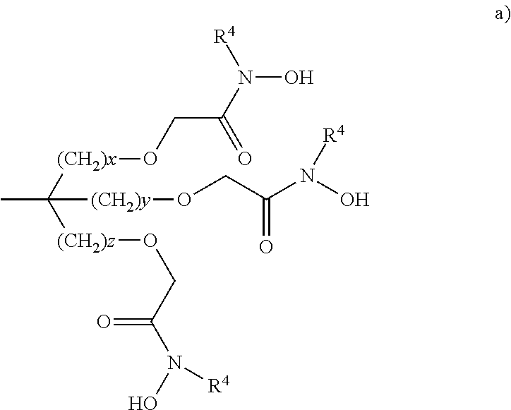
[(CH2)y](OCC(N(O)[R4])=O)C([(CH2)x]OCC(N([R4])O)=O)([(CH2)z]OCC(=O)N(O)[R4])C
